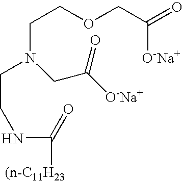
C(CNC([(n-C11H23])=O)N(CCOCC([O-Na+])=O)CC([O-Na+])=O
